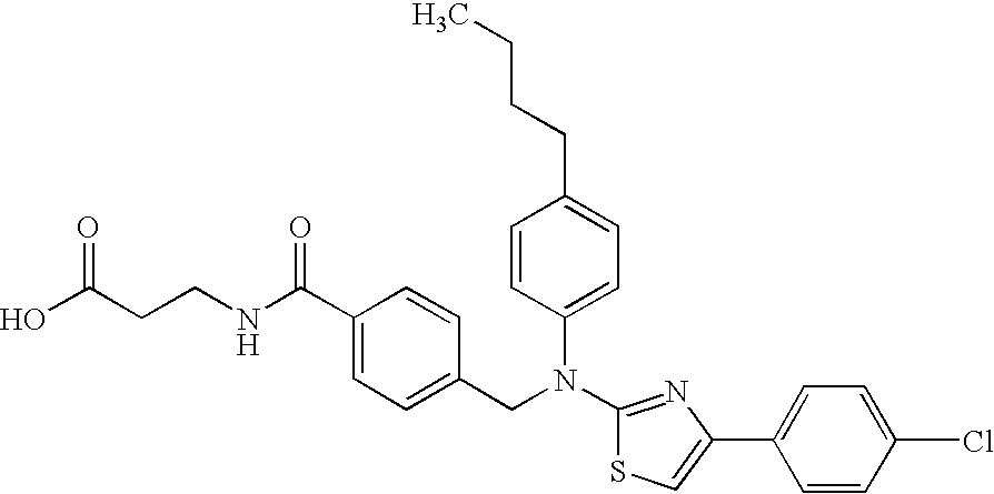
C(CCNC(C1=CC=C(CN(C2=CC=C(CCCC)C=C2)C2=NC(C3=CC=C(Cl)C=C3)=CS2)C=C1)=O)(O)=O
